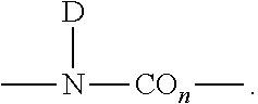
CN([COn]C)[D]
